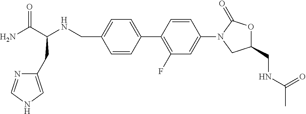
C1(CNC(CC2=CNC=N2)C(=O)N)=CC=C(C2=C(F)C=C(N3CC(CNC(C)=O)OC3=O)C=C2)C=C1
